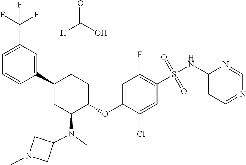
O=C(O)[H].C1(C2CC(N(C)C3CN(C)C3)C(OC3=CC(F)=C(S(NC4=CC=NC=N4)(=O)=O)C=C3Cl)CC2)=CC(C(F)(F)F)=CC=C1
